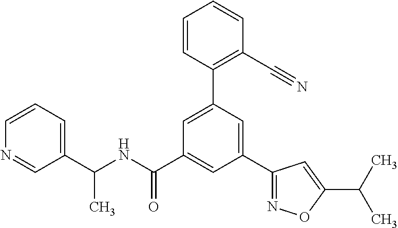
C(NC(C1=CC(C2=NOC(C(C)C)=C2)=CC(C2=C(C#N)C=CC=C2)=C1)=O)(C1=CC=CN=C1)C
